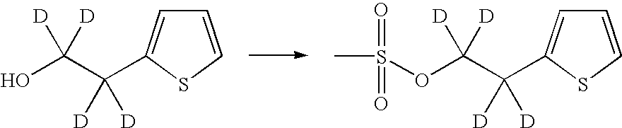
C1=CSC(C(C(O)([D])[D])([D])[D])=C1.C1=CSC(C(C(OS(=O)(C)=O)([D])[D])([D])[D])=C1
